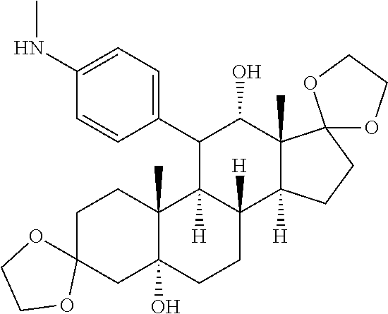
CNC1=CC=C(C2C3([H])C([H])(C4([H])C(C)(C2O)C2(CC4)OCCO2)CCC2(O)C3(C)CCC3(C2)OCCO3)C=C1
